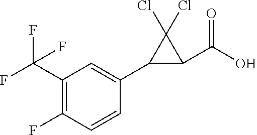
C1(C(F)(F)F)=C(F)C=CC(C2C(C(O)=O)C2(Cl)Cl)=C1
